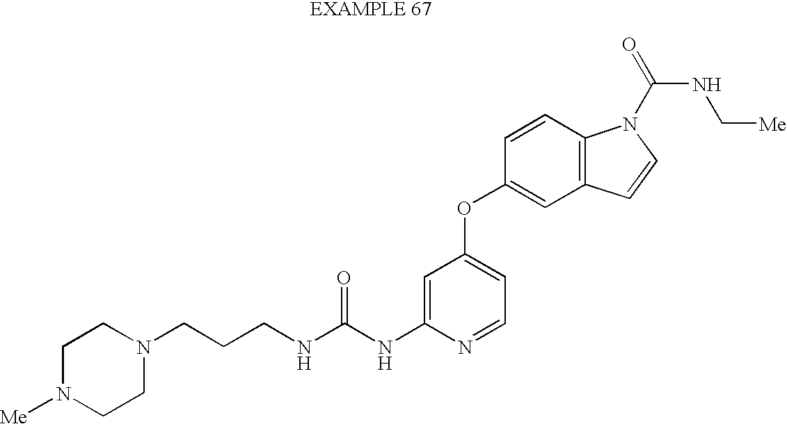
C1=C(NC(NCCCN2CCN([Me])CC2)=O)N=CC=C1OC1=CC2=C(C=C1)N(C(=O)NC[Me])C=C2
